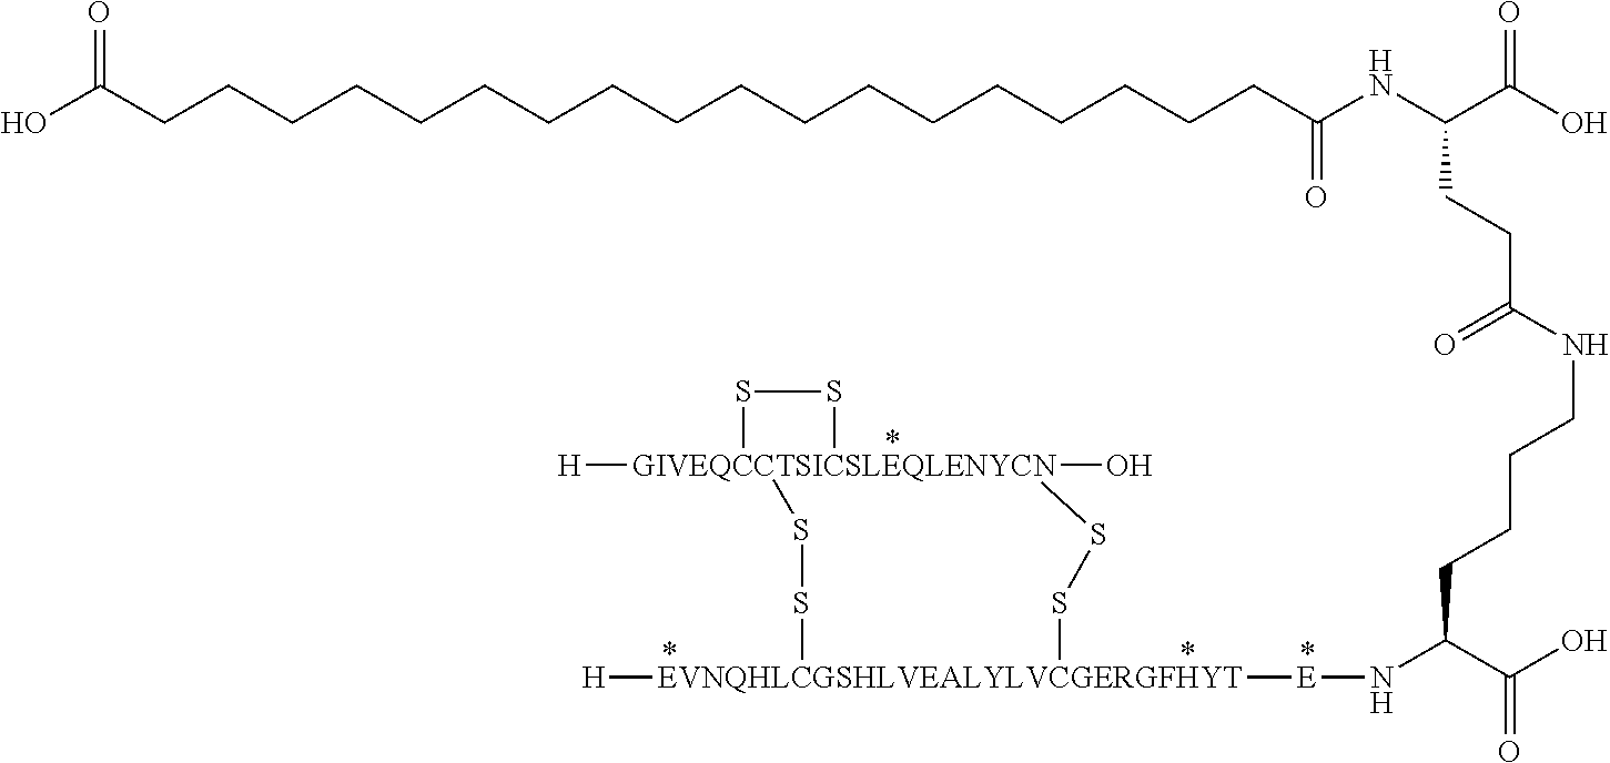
C(CCC(C(O)=O)N[E][EVNQHLCGSHLVEALYLVCGERGFHYT]1([H])SS[GIVEQCCTSICSLEQLENYCN]2([H])(O)(SS1)SS2)CNC(CCC(NC(=O)CCCCCCCCCCCCCCCCCCC(O)=O)C(=O)O)=O
